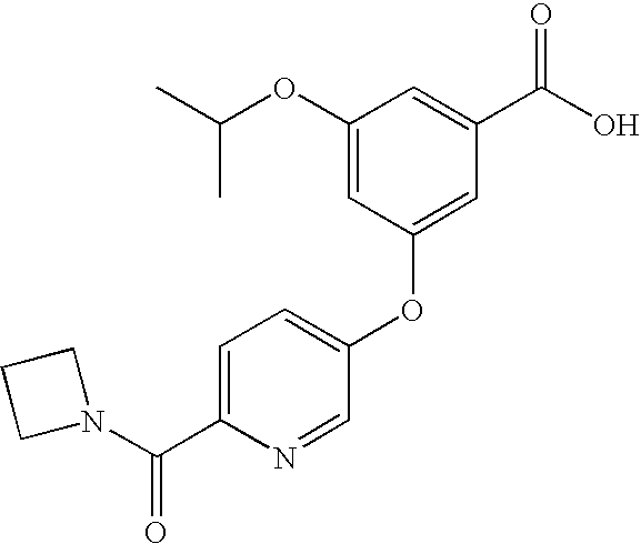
CC(C)OC1=CC(OC2=CC=C(C(N3CCC3)=O)N=C2)=CC(C(O)=O)=C1
